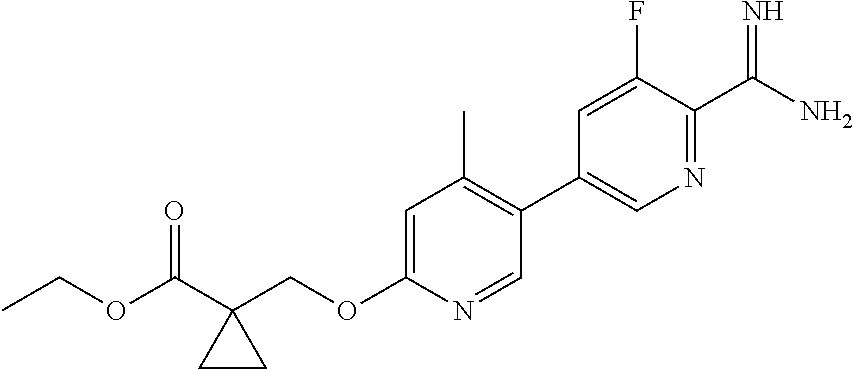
O(C(C1(COC2=CC(C)=C(C3=CN=C(C(N)=N)C(F)=C3)C=N2)CC1)=O)CC
